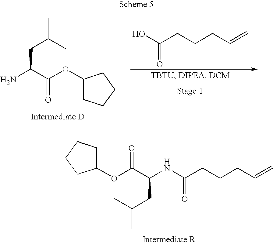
C(C(C(OC1CCCC1)=O)N)C(C)C.OC(CCCC=C)=O.C1(OC(C(NC(CCCC=C)=O)CC(C)C)=O)CCCC1
